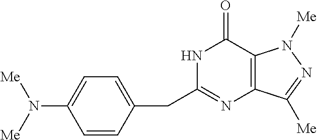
C1=CC(CC2=NC3=C(C(=O)N2)N([Me])N=C3[Me])=CC=C1N([Me])[Me]
